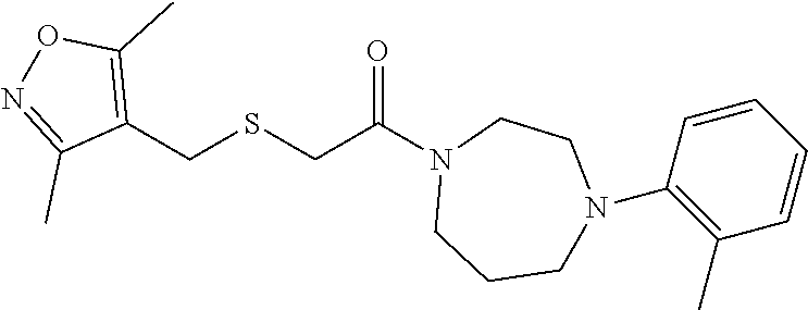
C1CN(C2=C(C)C=CC=C2)CCCN1C(CSCC1=C(C)ON=C1C)=O
